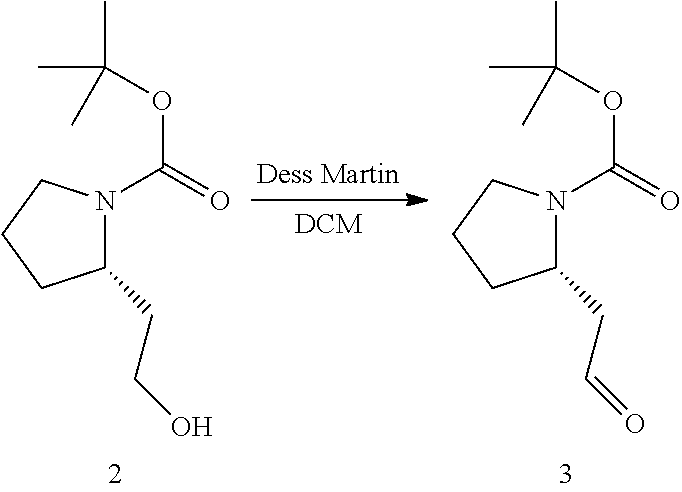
C1(CCO)N(C(=O)OC(C)(C)C)CCC1.C1(CC=O)N(C(=O)OC(C)(C)C)CCC1
